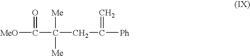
[MeO]C(=O)C([Me])(CC([Ph])=C)[Me]
